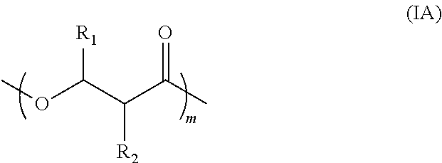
COC(C(C(C)=O)[R2])[R1]
